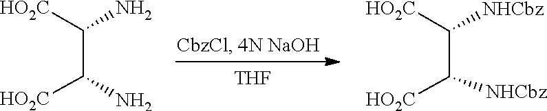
C(C(N)[HO2C])(N)[HO2C].C(C([HO2C])[NHCbz])([HO2C])[NHCbz].[THF]
